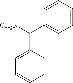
[NH2C]C(C1=CC=CC=C1)C1=CC=CC=C1
